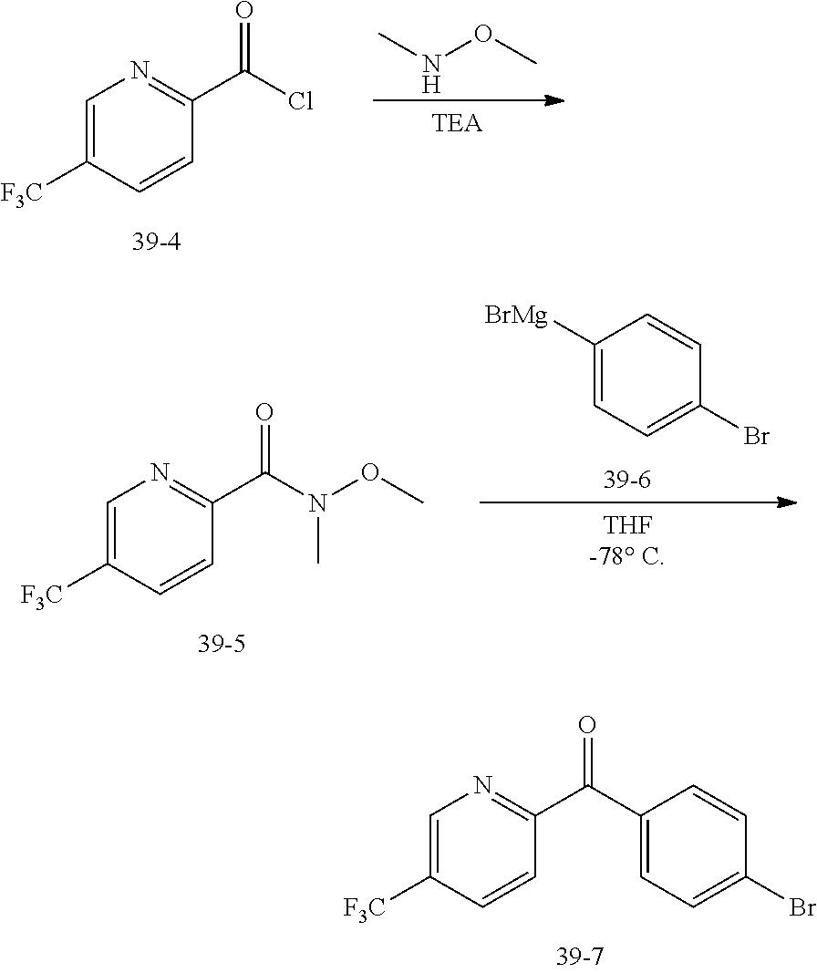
N(OC)C.C1=C([F3C])C=CC(C(Cl)=O)=N1.C1([BrMg])=CC=C(Br)C=C1.C1=C([F3C])C=CC(C(N(OC)C)=O)=N1.C1=C([F3C])C=CC(C(C2=CC=C(Br)C=C2)=O)=N1
